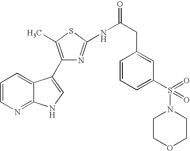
C1=CN=C2C(=C1)C(C1=C(C)SC(NC(CC3=CC(S(=O)(N4CCOCC4)=O)=CC=C3)=O)=N1)=CN2
